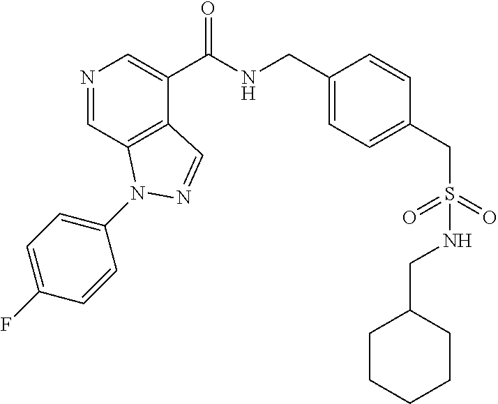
N1=CC2=C(C(C(NCC3=CC=C(CS(=O)(=O)NCC4CCCCC4)C=C3)=O)=C1)C=NN2C1=CC=C(F)C=C1
